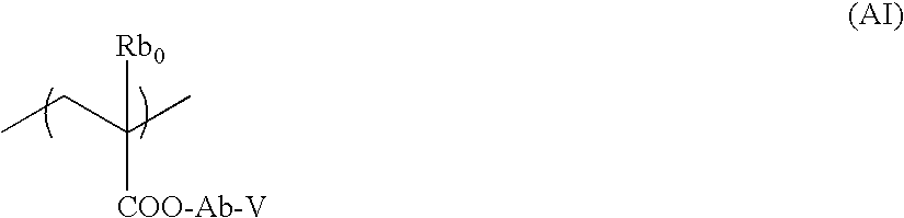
CCC(C)([Rb0])[COO-Ab-V]
